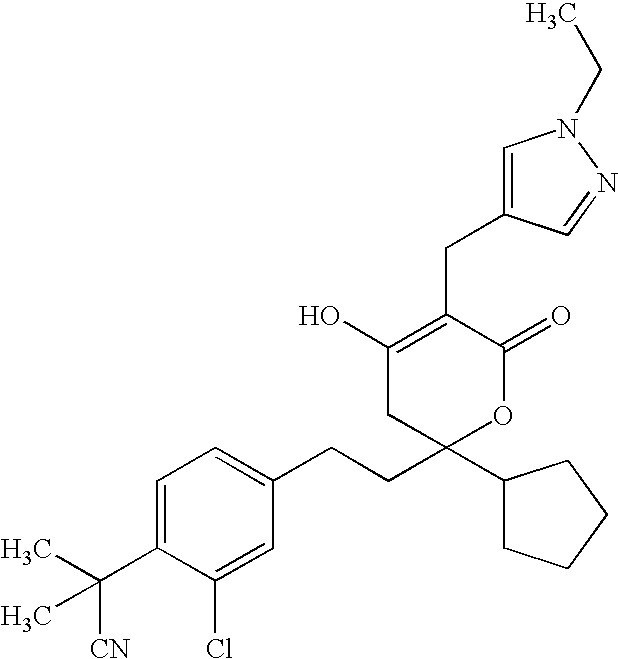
C1=C(C(C)([CN])C)C(Cl)=CC(CCC2(C3CCCC3)OC(=O)C(CC3=CN(CC)N=C3)=C(O)C2)=C1
